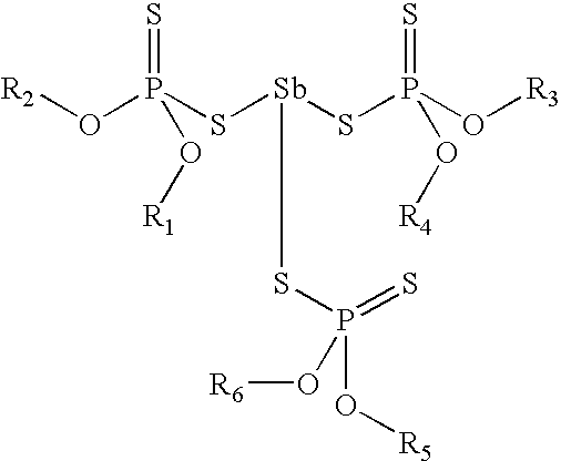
[R2]OP(S[Sb](SP(O[R3])(=S)O[R4])SP(=S)(O[R5])O[R6])(=S)O[R1]
